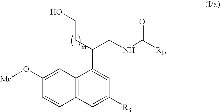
C12=C(C=C([R3])C=C1C(CCO)CNC([R1])=O)C=CC(O[Me])=C2
